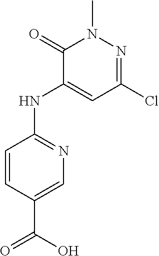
C1=CC(NC2=CC(Cl)=NN(C)C2=O)=NC=C1C(O)=O
